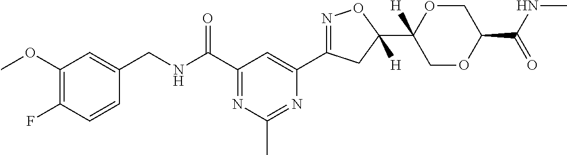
C1=CC(F)=C(OC)C=C1CNC(C1=NC(C)=NC(C2=NOC(C3([H])COC(C(NC)=O)CO3)([H])C2)=C1)=O
